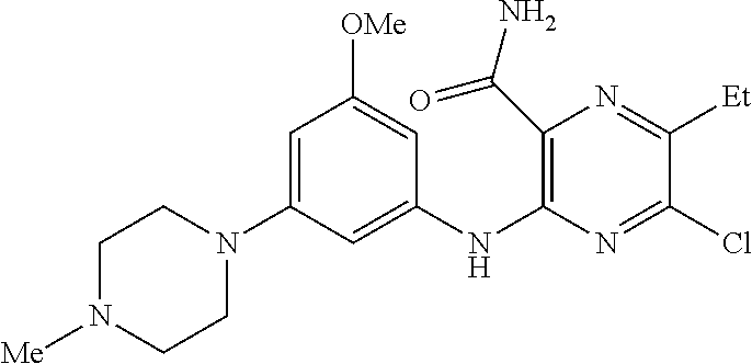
C1(C(N)=O)=C(NC2=CC(N3CCN([Me])CC3)=CC([OMe])=C2)N=C(Cl)C([Et])=N1
